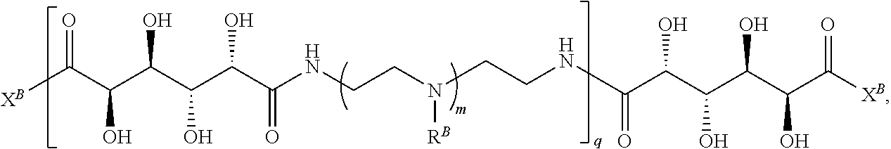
[XB]C(C(C(C(C(C(NCCN([RB])CCNC(C(C(C(C(C([XB])=O)O)O)O)O)=O)=O)O)O)O)O)=O
